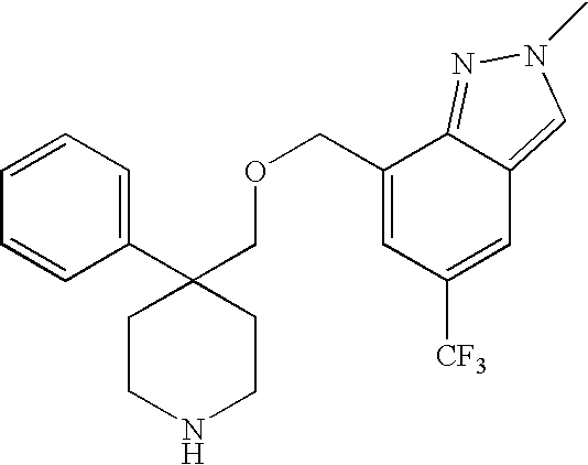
C1=CC=C(C2(COCC3=CC([CF3])=CC4=CN(C)N=C34)CCNCC2)C=C1
